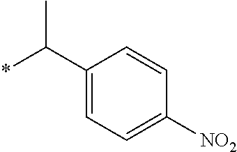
C1(C(*)C)=CC=C([NO2])C=C1
